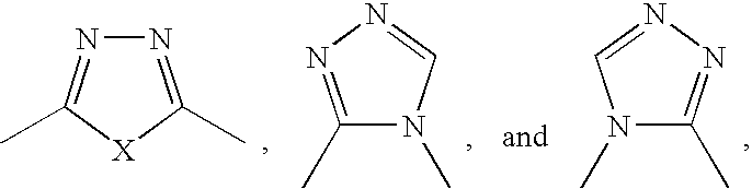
N1=C(C)[X]C(C)=N1.C1(C)=NN=CN1C.N1(C)C(C)=NN=C1
